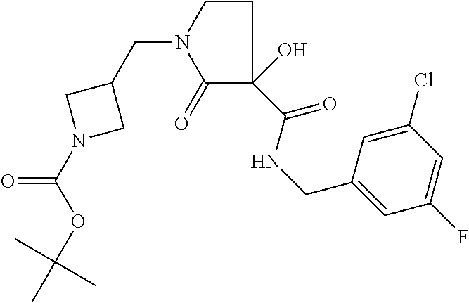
C1(=O)C(C(=O)NCC2=CC(F)=CC(Cl)=C2)(O)CCN1CC1CN(C(OC(C)(C)C)=O)C1
